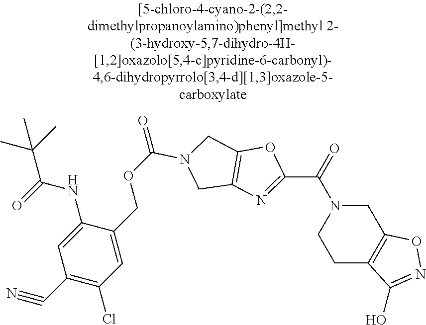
C1(C#N)=C(Cl)C=C(COC(=O)N2CC3=C(C2)OC(C(=O)N2CCC4=C(C2)ON=C4O)=N3)C(NC(C(C)(C)C)=O)=C1
